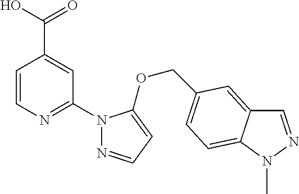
C1=CN=C(N2N=CC=C2OCC2=CC=C3C(=C2)C=NN3C)C=C1C(O)=O
